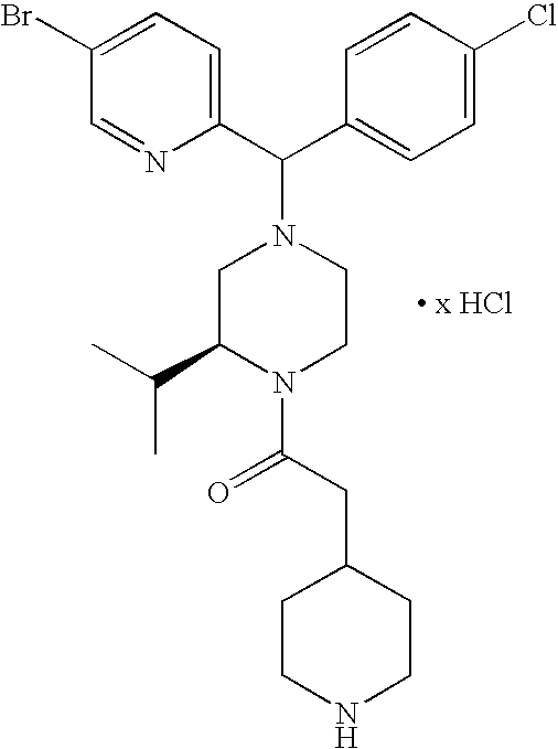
C1=C(Br)C=NC(C(C2=CC=C(Cl)C=C2)N2CC(C(C)C)N(C(CC3CCNCC3)=O)CC2)=C1.[ x HCl]
